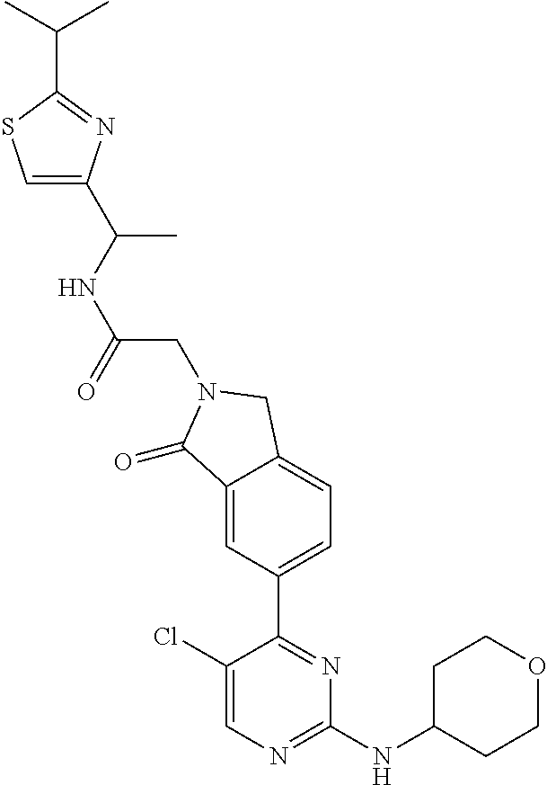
C1(Cl)=CN=C(NC2CCOCC2)N=C1C1=CC=C2C(=C1)C(=O)N(CC(NC(C)C1=CSC(C(C)C)=N1)=O)C2
